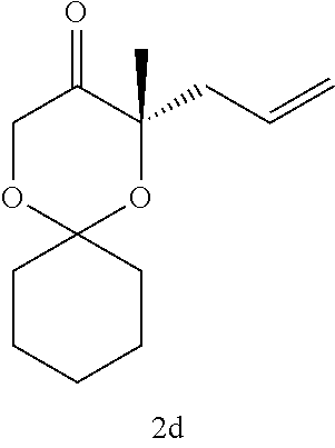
C1OC2(OC(C)(CC=C)C1=O)CCCCC2
